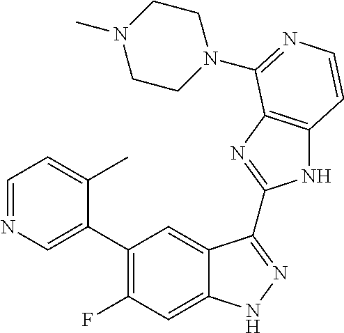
C1=C(C2=C(F)C=C3C(=C2)C(C2=NC4=C(N2)C=CN=C4N2CCN(C)CC2)=NN3)C(C)=CC=N1
